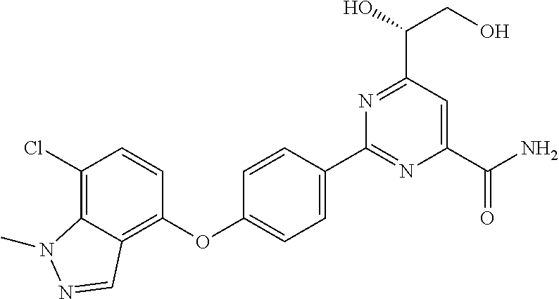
C1=C(C2=NC(C(=O)N)=CC(C(CO)O)=N2)C=CC(OC2=C3C(=C(Cl)C=C2)N(C)N=C3)=C1
